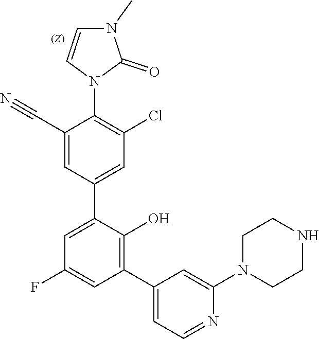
C1CN(C2=CC(C3=C(O)C(C4=CC(Cl)=C(N5C=CN(C)C5=O)C(C#N)=C4)=CC(F)=C3)=CC=N2)CCN1
